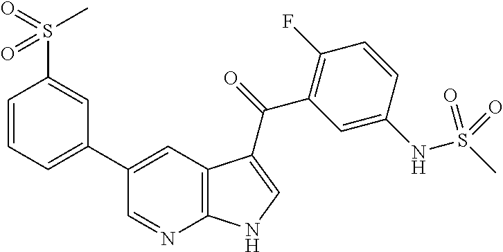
C12=C(C=C(C3=CC=CC(S(C)(=O)=O)=C3)C=N1)C(C(=O)C1=C(F)C=CC(NS(C)(=O)=O)=C1)=CN2
